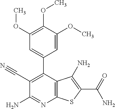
C12=C(C(C3=CC(OC)=C(OC)C(OC)=C3)=C(C#N)C(N)=N1)C(N)=C(C(=O)N)S2
